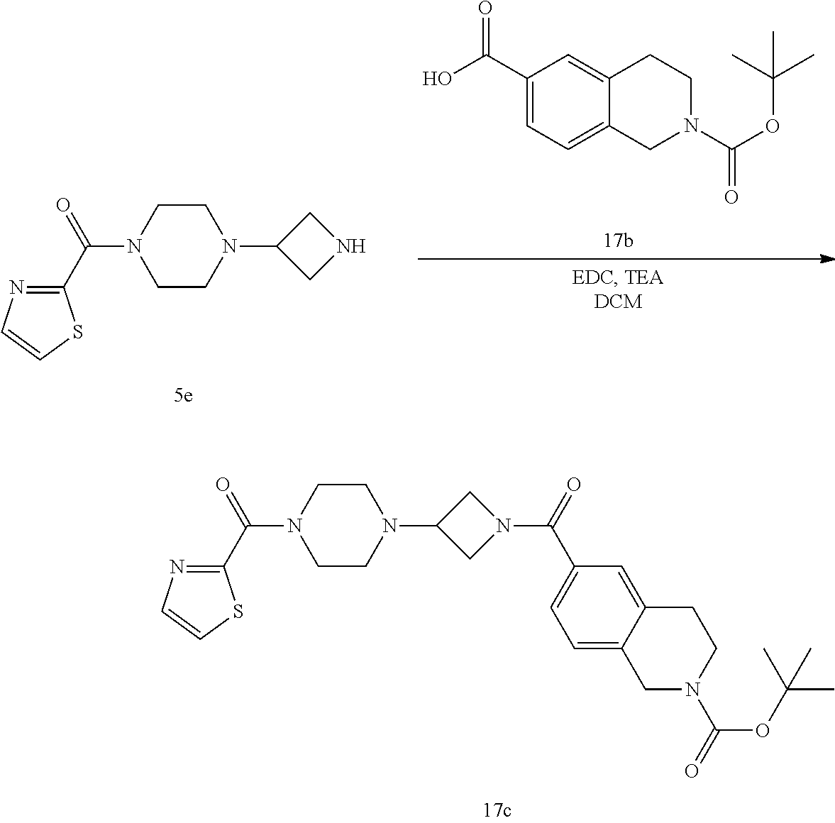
C1(C(O)=O)=CC=C2C(=C1)CCN(C(OC(C)(C)C)=O)C2.C1=CN=C(C(=O)N2CCN(C3CNC3)CC2)S1.C1=CN=C(C(=O)N2CCN(C3CN(C(=O)C4=CC=C5C(=C4)CCN(C(=O)OC(C)(C)C)C5)C3)CC2)S1
